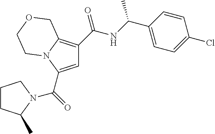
C1=C(C(=O)N2C(C)CCC2)N2C(=C1C(NC(C1=CC=C(Cl)C=C1)C)=O)COCC2
